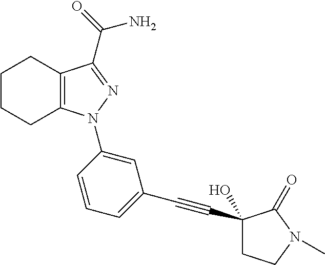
C12=C(C(C(=O)N)=NN1C1=CC(C#CC3(O)CCN(C)C3=O)=CC=C1)CCCC2
